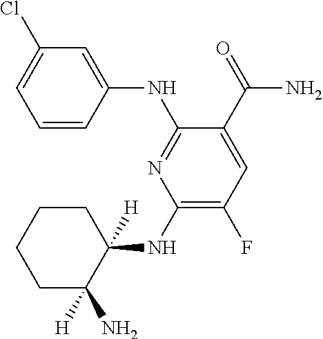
C1(NC2([H])CCCCC2(N)[H])=C(F)C=C(C(=O)N)C(NC2=CC(Cl)=CC=C2)=N1
